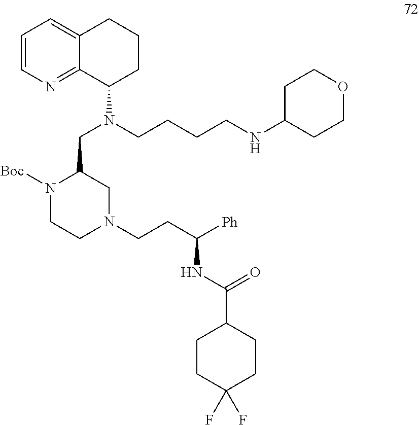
C12=NC=CC=C1CCCC2N(CCCCNC1CCOCC1)CC1N([Boc])CCN(CCC(NC(=O)C2CCC(F)(F)CC2)[Ph])C1
